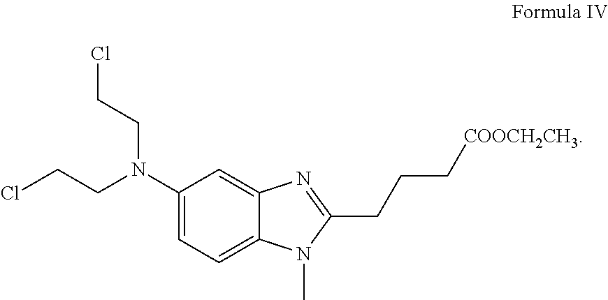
C1(N(CCCl)CCCl)=CC=C2C(=C1)N=C(CCC[COOCH2CH3])N2C
